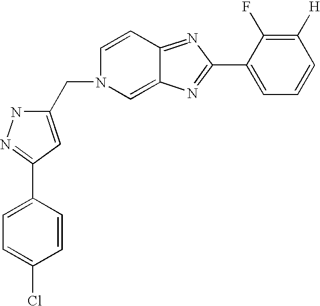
C1(C2=NC3=CN(CC4=CC(C5=CC=C(Cl)C=C5)=NN4)C=CC3=N2)=CC=CC([H])=C1F
